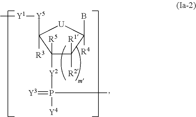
C1([Y2]P([Y4])(=[Y3])C)([R5])C([R2])([R1])C(B)([R4])[U]C1([Y5][Y1]C)[R3]
